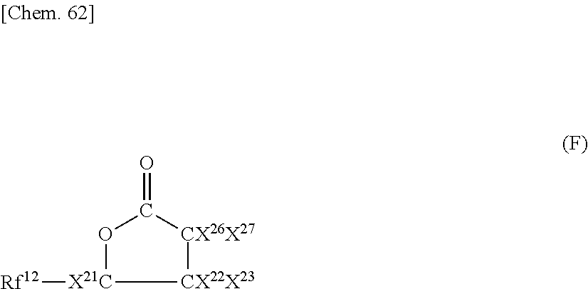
C1(=O)O[X21C]([Rf12])[CX22X23][CX26X27]1
